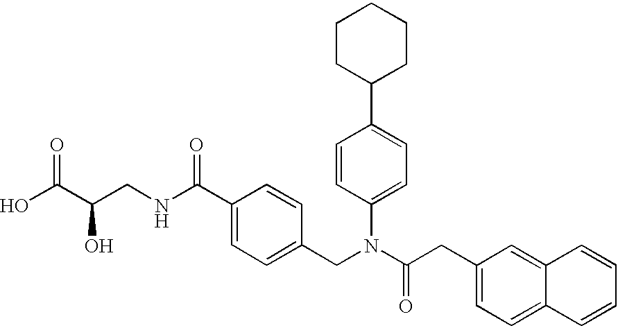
OC(C(CNC(C1=CC=C(CN(C(CC2=CC=C3C(=C2)C=CC=C3)=O)C2=CC=C(C3CCCCC3)C=C2)C=C1)=O)O)=O
